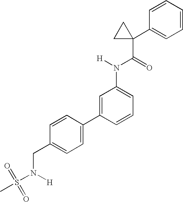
C1=C(N(C(C2(C3=CC=CC=C3)CC2)=O)[H])C=C(C2=CC=C(CN(S(=O)(=O)C)[H])C=C2)C=C1
